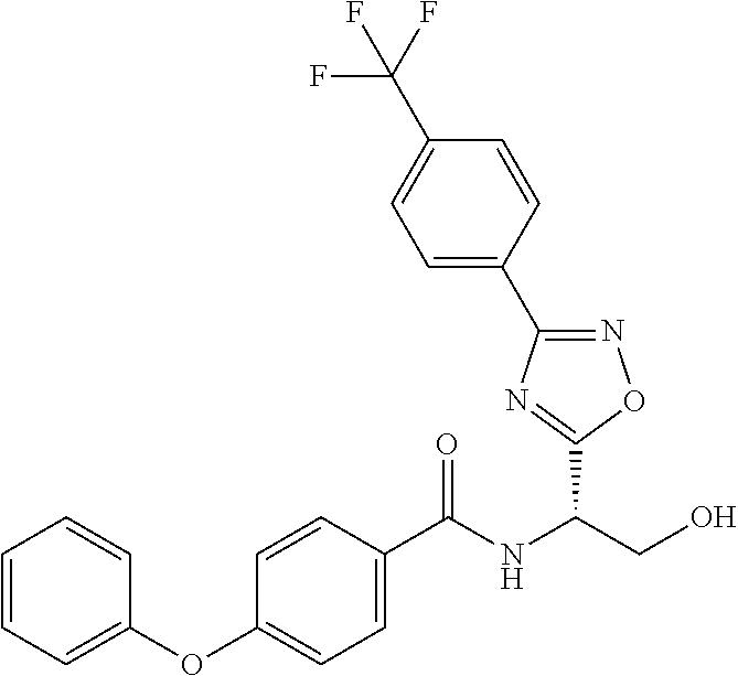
C(NC(CO)C1=NC(C2=CC=C(C(F)(F)F)C=C2)=NO1)(=O)C1=CC=C(OC2=CC=CC=C2)C=C1
